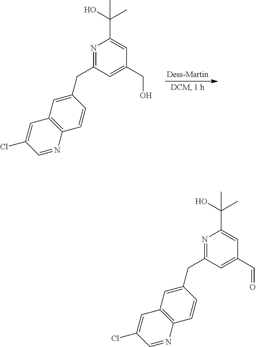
N1=C(CC2=CC3=C(C=C2)N=CC(Cl)=C3)C=C(CO)C=C1C(O)(C)C.N1=C(CC2=CC3=C(C=C2)N=CC(Cl)=C3)C=C(C=O)C=C1C(O)(C)C
